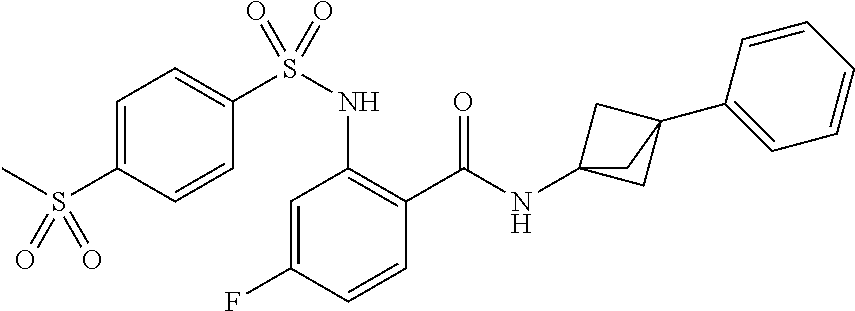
C1=C(F)C=CC(C(=O)NC23CC(C4=CC=CC=C4)(C2)C3)=C1NS(C1=CC=C(S(C)(=O)=O)C=C1)(=O)=O
